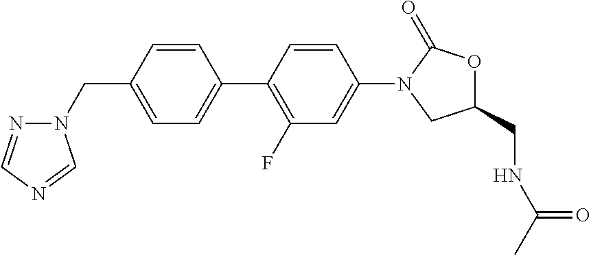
C1(CN2N=CN=C2)=CC=C(C2=C(F)C=C(N3CC(CNC(C)=O)OC3=O)C=C2)C=C1
